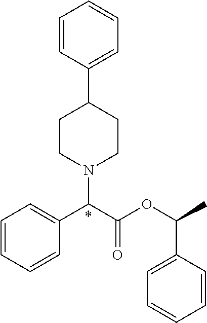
C1=CC=CC(C(C(OC(C2=CC=CC=C2)C)=O)N2CCC(C3=CC=CC=C3)CC2)=C1
